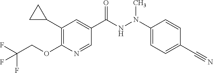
C1(C2CC2)=C(OCC(F)(F)F)N=CC(C(NN(C2=CC=C(C#N)C=C2)C)=O)=C1
